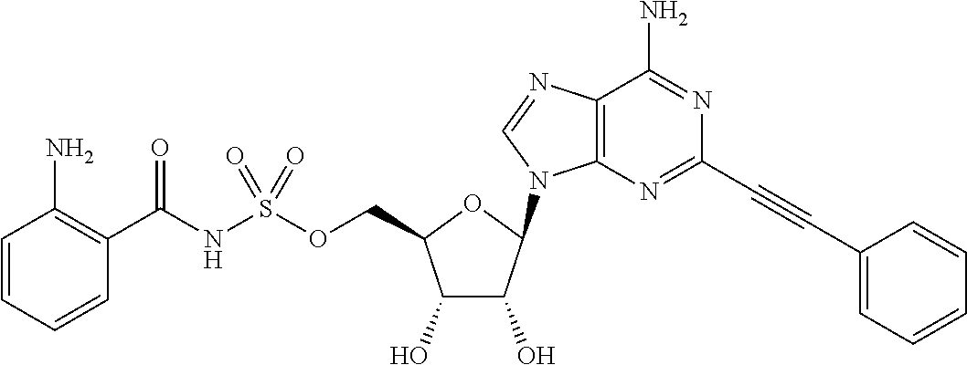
C1(O)C(O)C(N2C3=C(C(N)=NC(C#CC4=CC=CC=C4)=N3)N=C2)OC1COS(NC(C1=C(N)C=CC=C1)=O)(=O)=O
